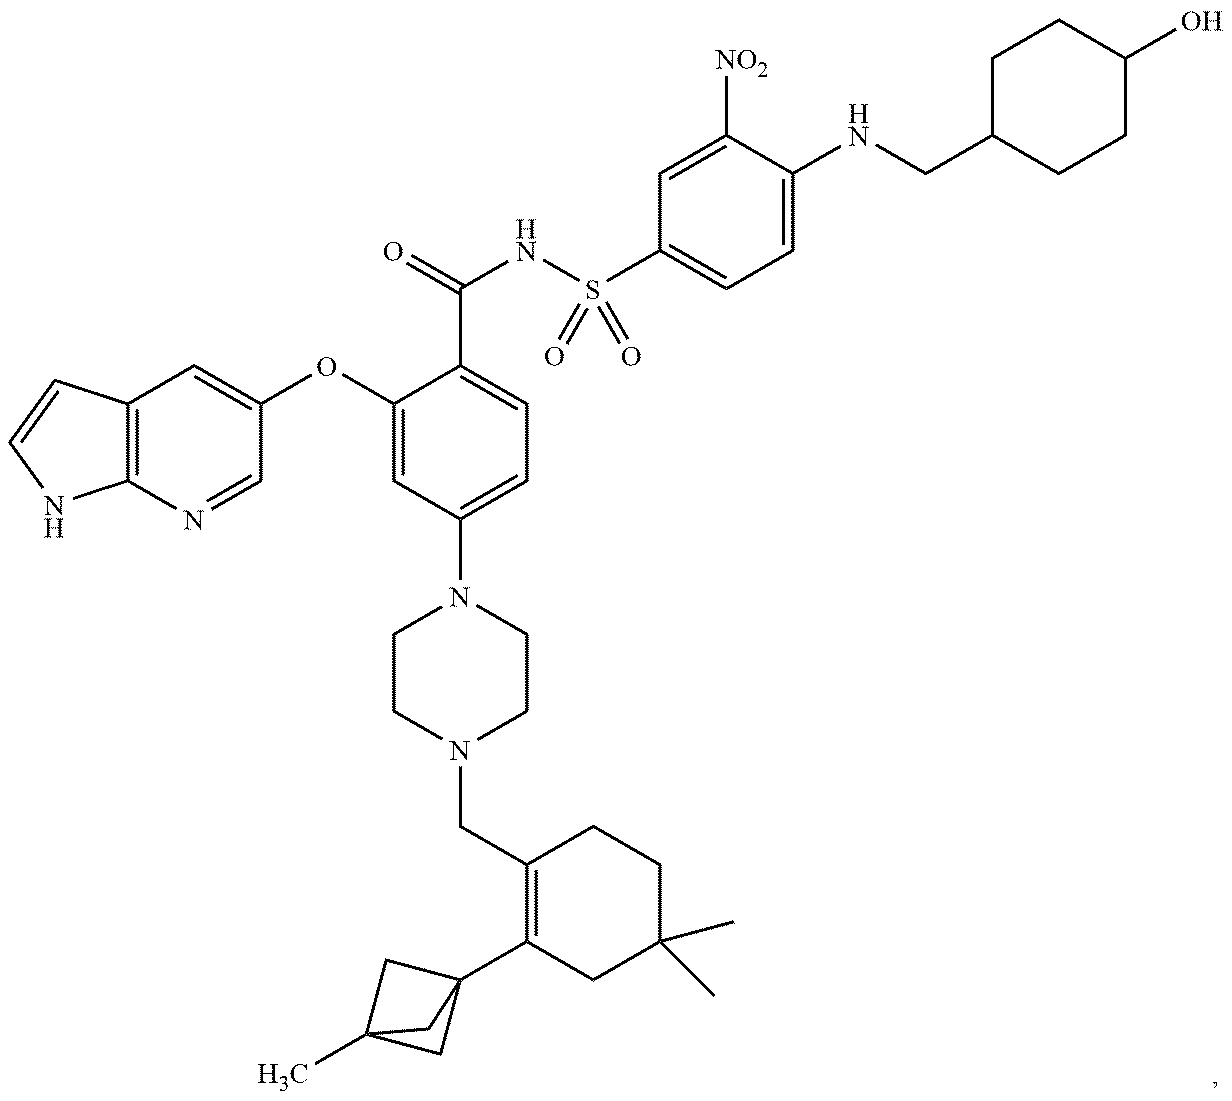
C1(CN2CCN(C3=CC=C(C(NS(C4=CC=C(NCC5CCC(O)CC5)C([NO2])=C4)(=O)=O)=O)C(OC4=CC5=C(N=C4)NC=C5)=C3)CC2)=C(C23CC(C)(C2)C3)CC(C)(C)CC1
